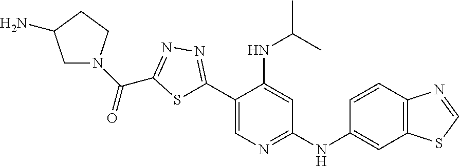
C1(C2=CN=C(NC3=CC4=C(C=C3)N=CS4)C=C2NC(C)C)=NN=C(C(N2CC(N)CC2)=O)S1
